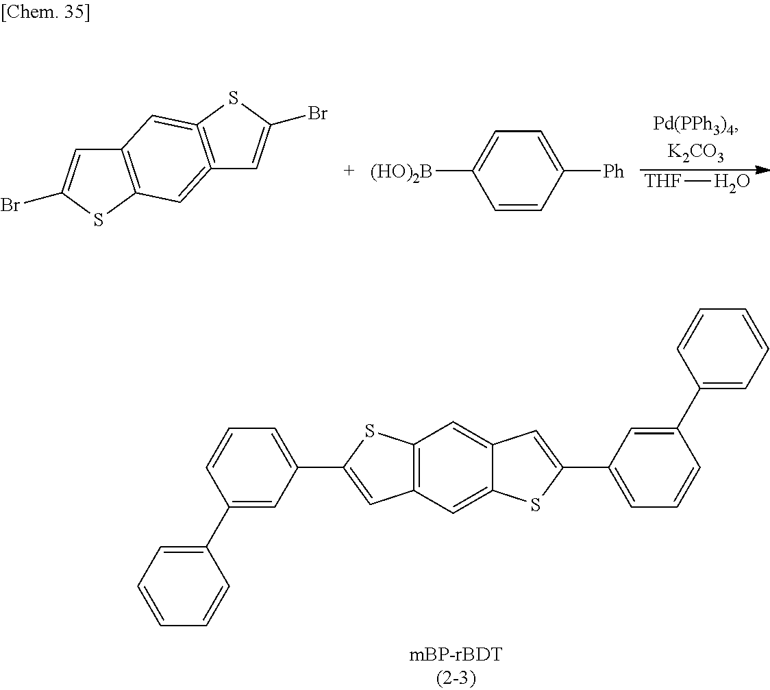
C12=C(C=C3C(=C1)C=C(C1=CC=CC(C4=CC=CC=C4)=C1)S3)C=C(C1=CC=CC(C3=CC=CC=C3)=C1)S2.[THF]O.C1=C(Br)SC2=C1C=C1=C(=C2)C=C(Br)S1.C1=CC([Ph])=CC=C1[(HO)2B]
